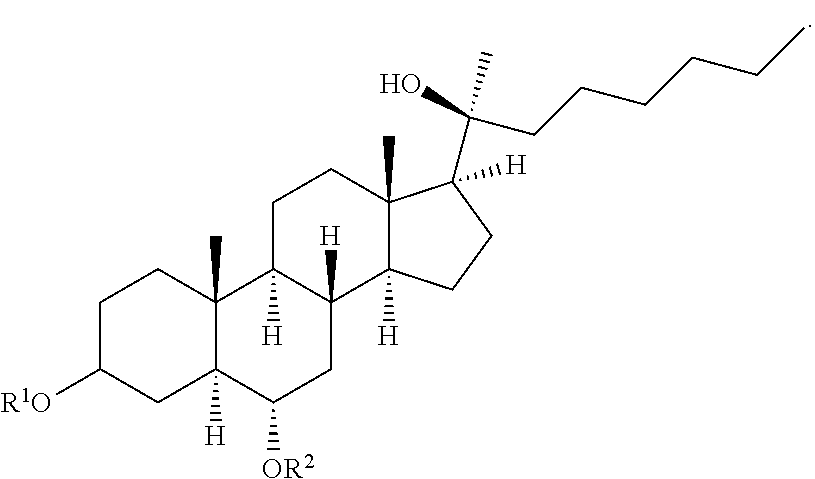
C1C([R1O])CC2([H])C(C)(C1)C1([H])C([H])(CC2[OR2])C2([H])C(C)(CC1)C([H])(C(C)(CCCCCC)O)CC2
